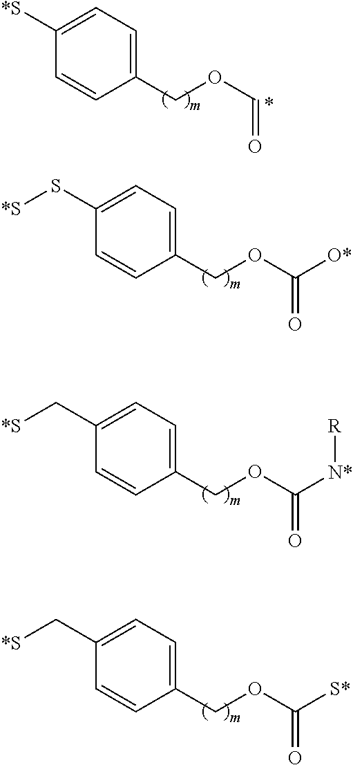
C1=CC([*S])=CC=C1COC=O.C1(COC(=O)[O*])=CC=C(S[*S])C=C1.C(OC(=O)[N*][R])C1=CC=C(C[*S])C=C1.C(OC(=O)[S*])C1=CC=C(C[*S])C=C1
